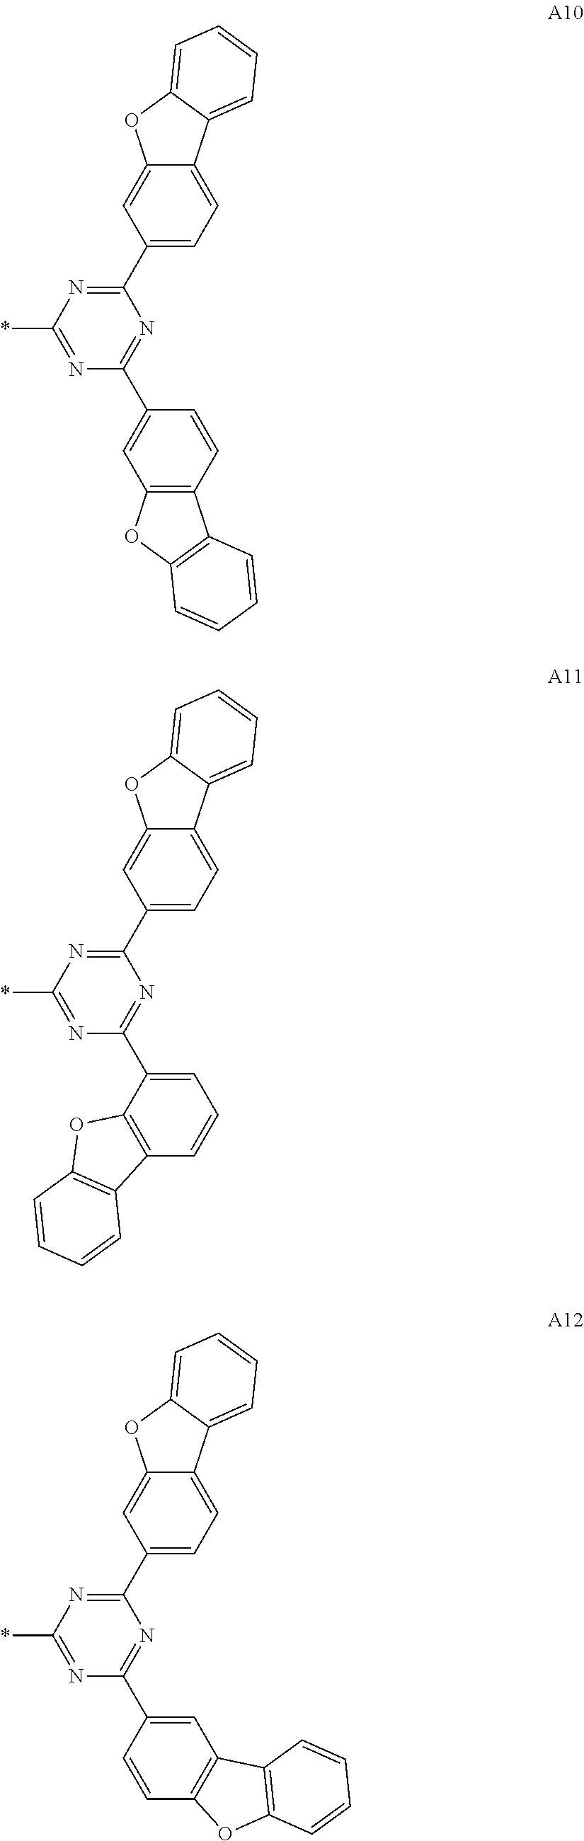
N1=C(*)N=C(C2=CC=C3C(=C2)OC2=CC=CC=C32)N=C1C1=CC2=C(C=C1)C1=C(O2)C=CC=C1.N1=C(*)N=C(C2=CC=C3C(=C2)OC2=CC=CC=C32)N=C1C1=CC=CC2=C1OC1=C2C=CC=C1.N1=C(*)N=C(C2=CC=C3C(=C2)OC2=CC=CC=C32)N=C1C1=CC2=C(C=C1)OC1=C2C=CC=C1
